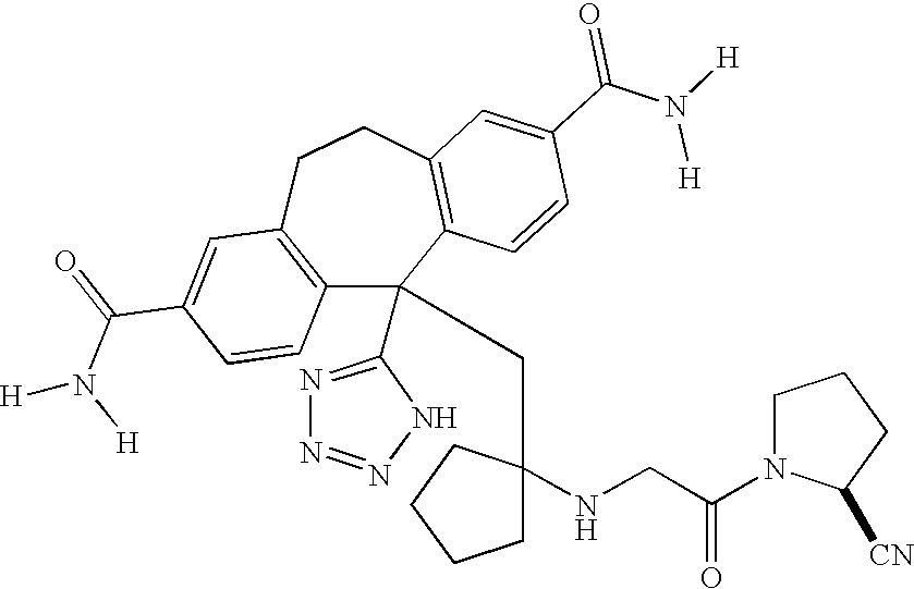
C1(C(=O)N([H])[H])=CC2=C(C=C1)C(C1=NN=NN1)(CC1(NCC(N3C([CN])CCC3)=O)CCCC1)C1=C(CC2)C=C(C(N([H])[H])=O)C=C1
